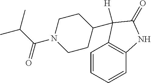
C1=CC=CC2=C1C(C1CCN(C(C(C)C)=O)CC1)([H])C(=O)N2
